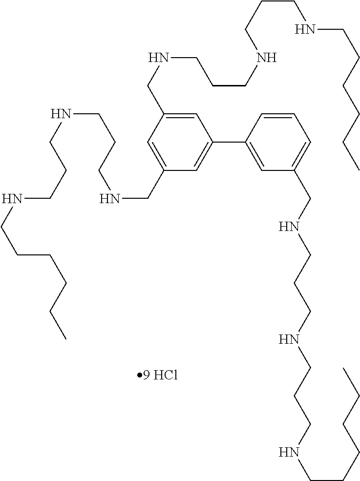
C1=C(CNCCCNCCCNCCCCCC)C=C(CNCCCNCCCNCCCCCC)C=C1C1=CC(CNCCCNCCCNCCCCCC)=CC=C1
